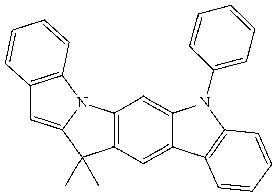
C12=C(C=C3C(=C1)N(C1=CC=CC=C1)C1=C3C=CC=C1)C(C)(C)C1=CC3=C(N21)C=CC=C3
